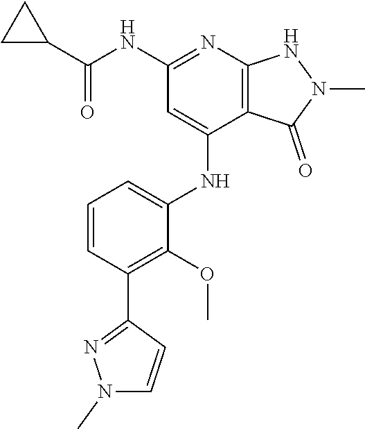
N(C1=NC2=C(C(NC3=CC=CC(C4=NN(C)C=C4)=C3OC)=C1)C(=O)N(C)N2)C(C1CC1)=O
